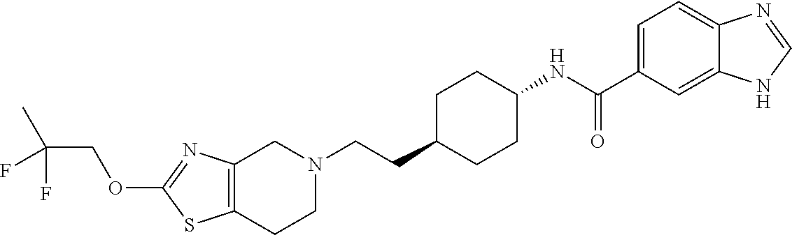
C12=C(CCN(CCC3CCC(NC(C4=CC=C5C(=C4)NC=N5)=O)CC3)C1)SC(OCC(C)(F)F)=N2
